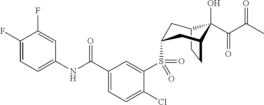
C12CCC(CC(S(C3=CC(C(NC4=CC=C(F)C(F)=C4)=O)=CC=C3Cl)(=O)=O)C1)C2(O)C(C(C)=O)=O
